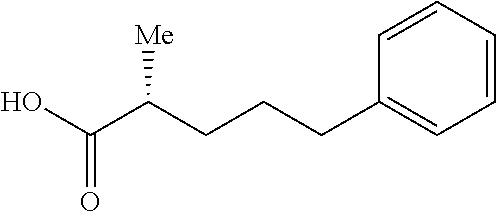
O=C(O)C(CCCC1=CC=CC=C1)[Me]
